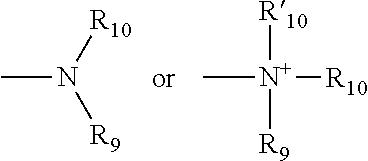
C[N+]([R10])([R10])[R9].CN([R10])[R9]
